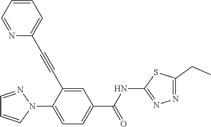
C1=NN(C2=CC=C(C(NC3=NN=C(CC)S3)=O)C=C2C#CC2=CC=CC=N2)C=C1
